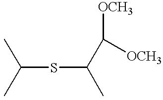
C(SC(C)C([OCH3])[OCH3])(C)C
